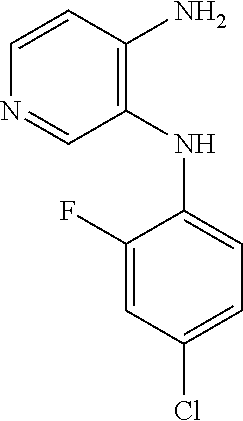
C1(F)=CC(Cl)=CC=C1NC1=C(N)C=CN=C1
